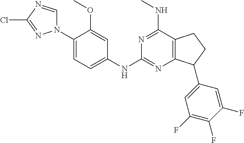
C1(N2C=NC(Cl)=N2)=CC=C(NC2=NC3=C(C(NC)=N2)CCC3C2=CC(F)=C(F)C(F)=C2)C=C1OC
